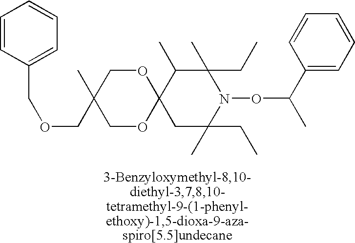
C12(C(C)C(C)(CC)N(OC(C)C3=CC=CC=C3)C(C)(CC)C1)OCC(C)(COCC1=CC=CC=C1)CO2
